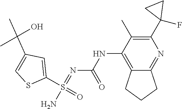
C12=C(NC(N=S(N)(=O)C3=CC(C(C)(C)O)=CS3)=O)C(C)=C(C3(F)CC3)N=C1CCC2
